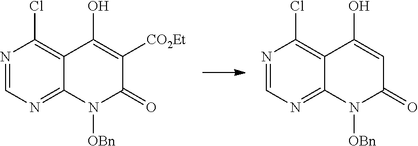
N1=CN=C2C(=C1Cl)C(O)=C([CO2Et])C(=O)N2[OBn].N1=CN=C2C(=C1Cl)C(O)=CC(=O)N2[OBn]
